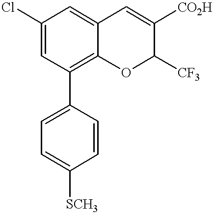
C12=C(C3=CC=C([SCH3])C=C3)C=C(Cl)C=C1C=C([CO2H])C([CF3])O2
